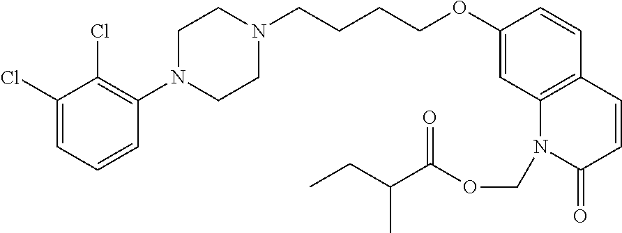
C1(Cl)=CC=CC(N2CCN(CCCCOC3=CC4=C(C=C3)C=CC(=O)N4COC(C(CC)C)=O)CC2)=C1Cl
